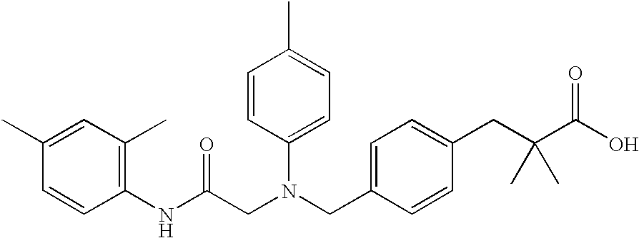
C1=C(CN(CC(NC2=C(C)C=C(C)C=C2)=O)C2=CC=C(C)C=C2)C=CC(CC(C(O)=O)(C)C)=C1
